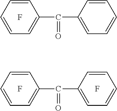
C1(C(C2=CC=CC=C2)=O)=CC=CC=C1.F.C1(C(=O)C2=CC=CC=C2)=CC=CC=C1.F.F
